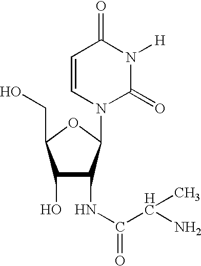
C1(O)C(NC(C(C)N)=O)C(N2C(=O)N([H])C(=O)C=C2)OC1CO
